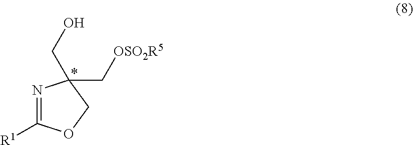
C([OSO2R5])C1(CO)N=C([R1])OC1
